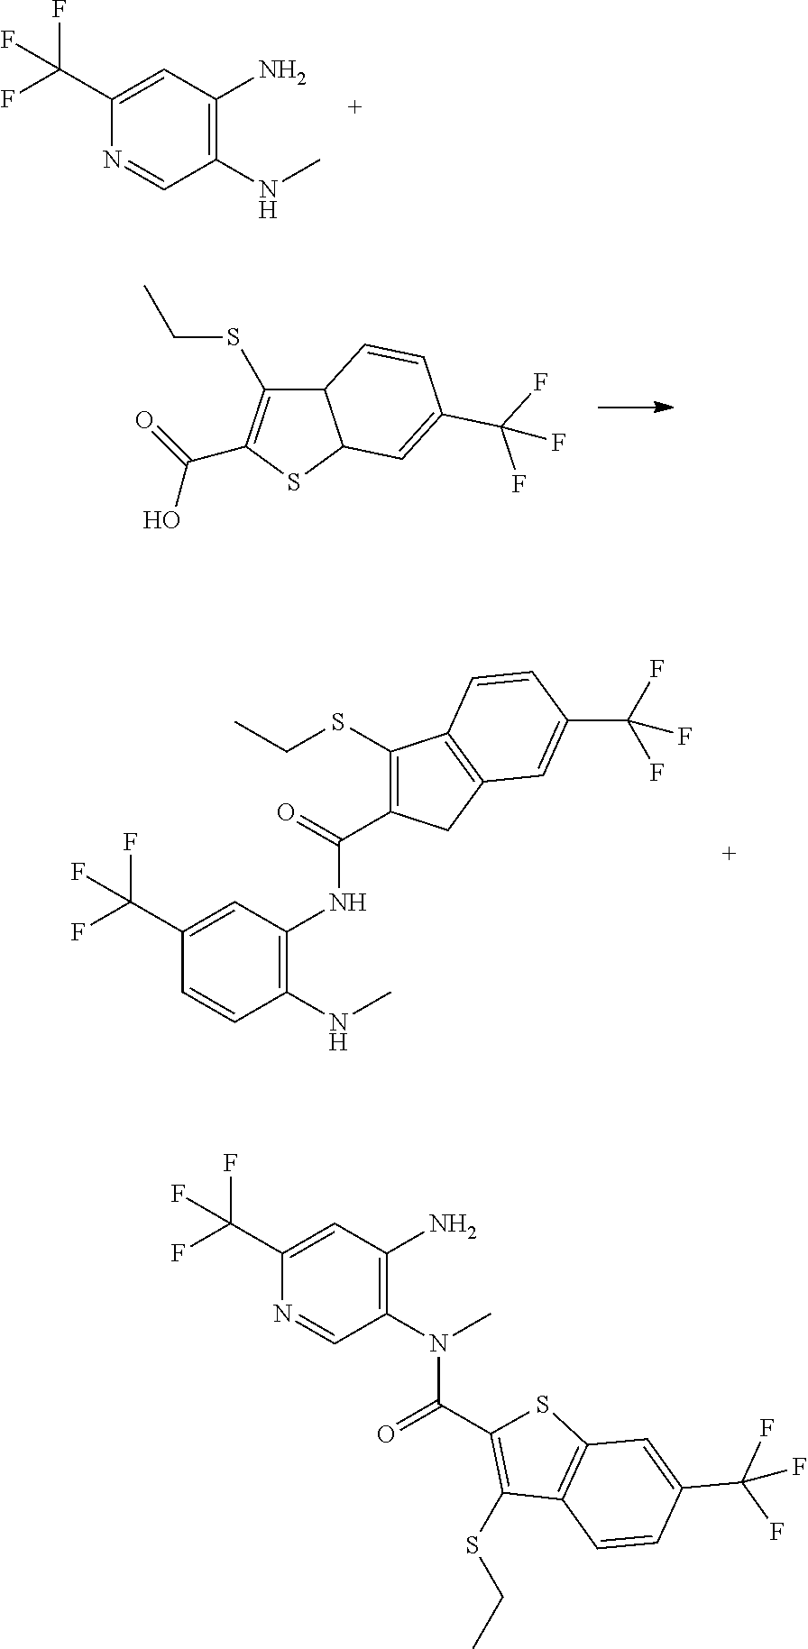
C1(NC)=C(N)C=C(C(F)(F)F)N=C1.C12C(SCC)=C(C(=O)O)SC1C=C(C(F)(F)F)C=C2.C1(NC)=C(NC(=O)C2=C(SCC)C3=C(C2)C=C(C(F)(F)F)C=C3)C=C(C(F)(F)F)C=C1.C1(N(C)C(=O)C2=C(SCC)C3=C(C=C(C(F)(F)F)C=C3)S2)=C(N)C=C(C(F)(F)F)N=C1
